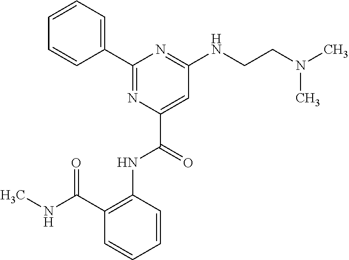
C1=CC=CC(C(NC)=O)=C1NC(C1=CC(NCCN(C)C)=NC(C2=CC=CC=C2)=N1)=O
